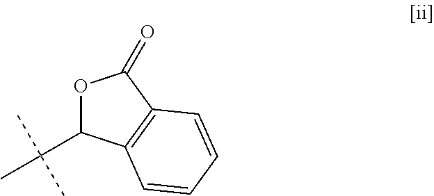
O1C(C(C)(C)C)C2=C(C1=O)C=CC=C2
